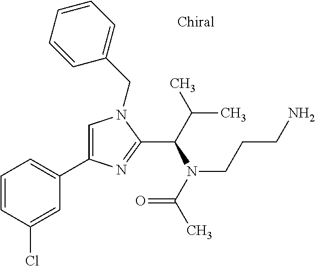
C1=C(C2=CC=CC(Cl)=C2)N=C(C(C(C)C)N(C(C)=O)CCCN)N1CC1=CC=CC=C1
